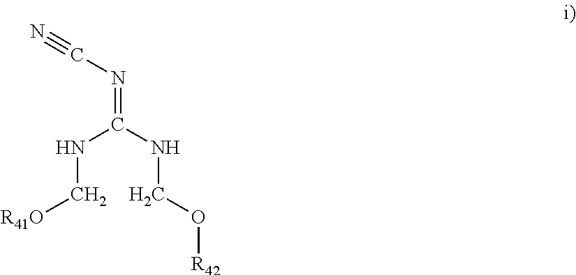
[R41O]CNC(=NC#N)NCO[R42]
